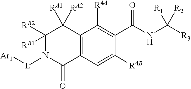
C12=C(C=C([R4B])C(C(NC([R3])([R1])[R2])=O)=C1[R4A])C(=O)N([L][Ar1])C([RB2])([RB1])C2([RA1])[RA2]
